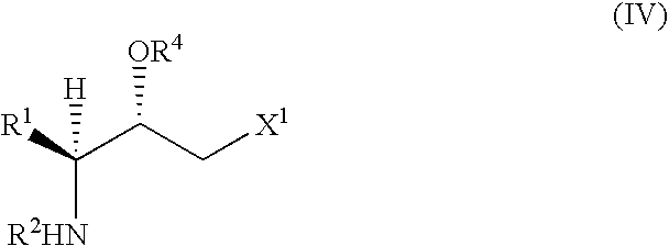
[R1]C(C(C[X1])[OR4])([H])[R2HN]
